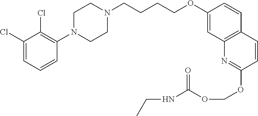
C1(Cl)=CC=CC(N2CCN(CCCCOC3=CC4=C(C=C3)C=CC(OCOC(NCC)=O)=N4)CC2)=C1Cl
